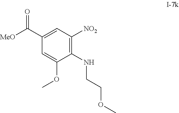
C1(C([MeO])=O)=CC([NO2])=C(NCCOC)C(OC)=C1
